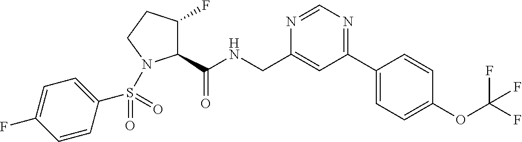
C1(C(NCC2=CC(C3=CC=C(OC(F)(F)F)C=C3)=NC=N2)=O)C(F)CCN1S(C1=CC=C(F)C=C1)(=O)=O
